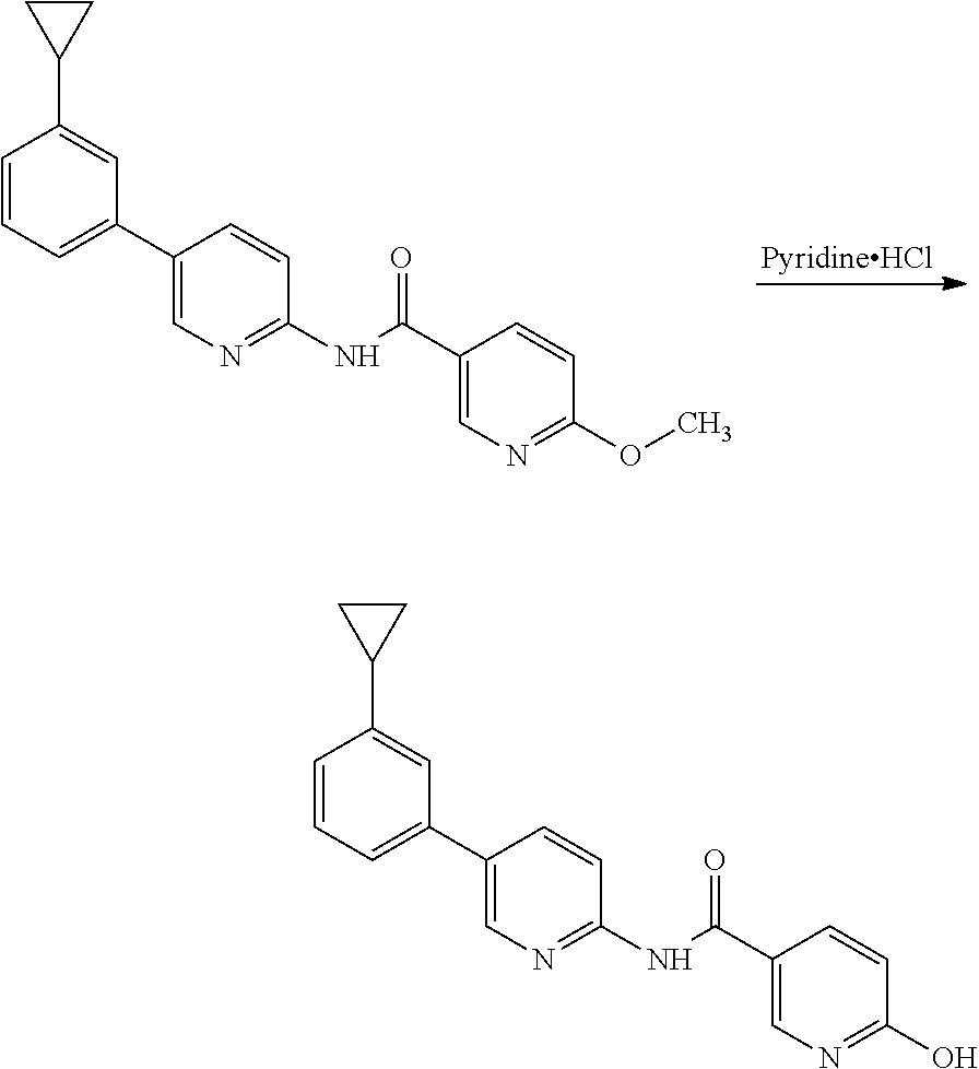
C1=CC=C(C2=CN=C(NC(C3=CN=C(OC)C=C3)=O)C=C2)C=C1C1CC1.C1=CC=C(C2=CN=C(NC(C3=CN=C(O)C=C3)=O)C=C2)C=C1C1CC1
